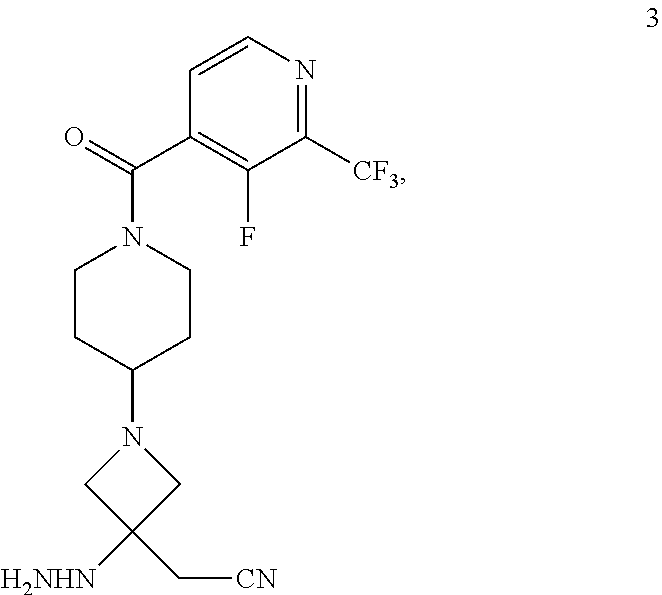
C1CC(N2CC(C[CN])([H2NHN])C2)CCN1C(=O)C1=C(F)C([CF3])=NC=C1
